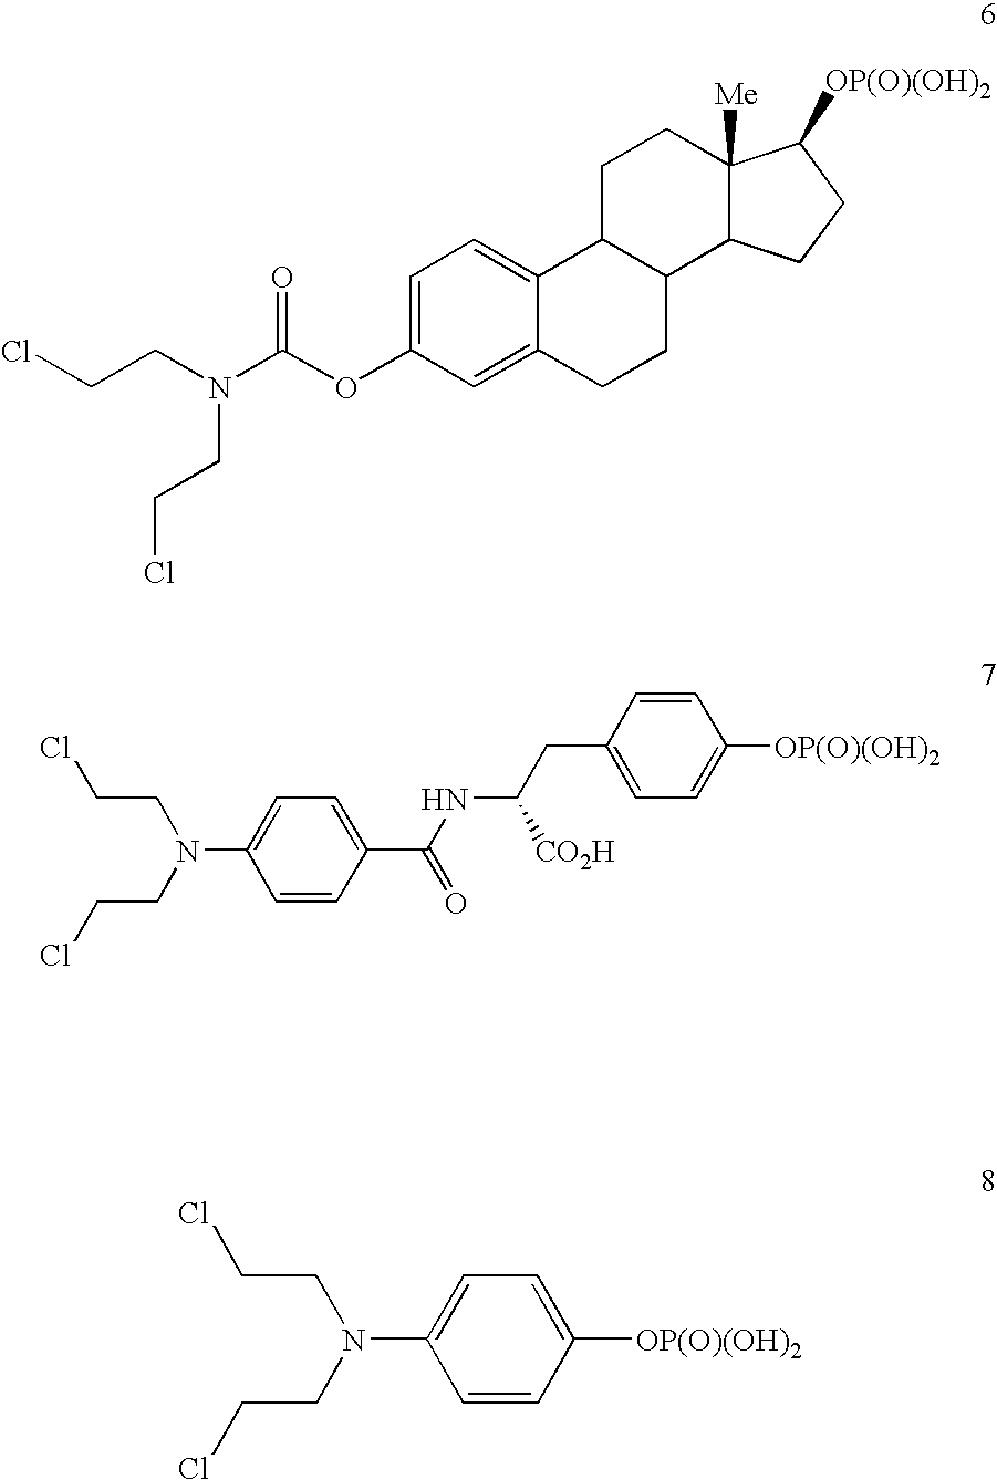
ClCCN(C(OC1=CC=C2C(=C1)CCC1C2CCC2([Me])C1CCC2[OP(O)(OH)2])=O)CCCl.C1=CC(C(NC([CO2H])CC2=CC=C([OP(O)(OH)2])C=C2)=O)=CC=C1N(CCCl)CCCl.C1=CC([OP(O)(OH)2])=CC=C1N(CCCl)CCCl
